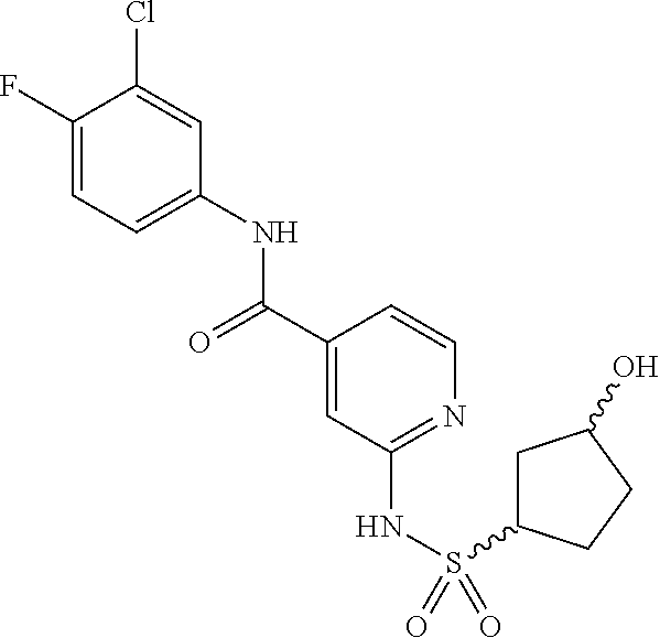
C1(F)=CC=C(NC(C2=CC(NS(=O)(=O)C3CC(O)CC3)=NC=C2)=O)C=C1Cl
